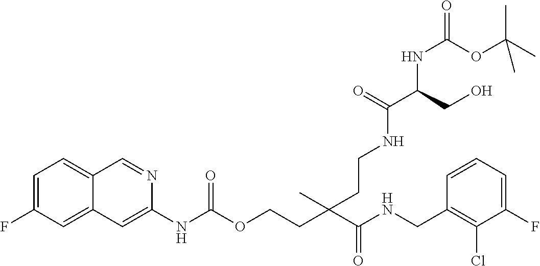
C1=CC(CNC(C(CCOC(NC2=CC3=CC(F)=CC=C3C=N2)=O)(C)CCNC(C(NC(=O)OC(C)(C)C)CO)=O)=O)=C(Cl)C(F)=C1
